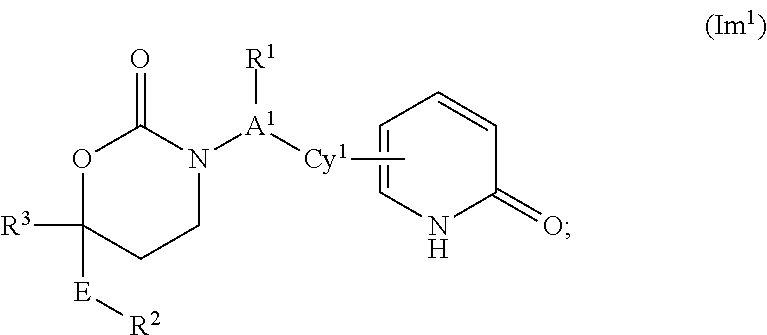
C1=CNC(=O)C=C1.O1C([E][R2])([R3])CCN([A1]([R1])[Cy1]C)C1=O
